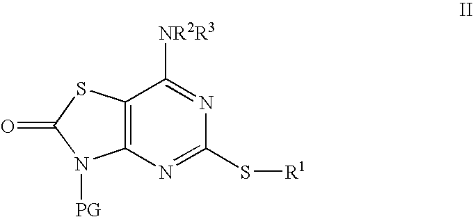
C12=C(N=C(S[R1])N=C1[NR2R3])N([PG])C(=O)S2
